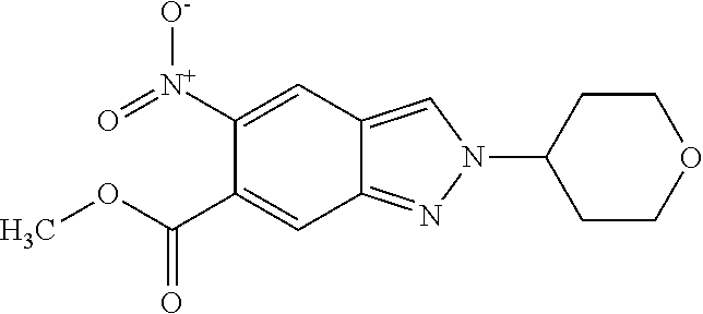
C1([N+](=O)[O-])=CC2=CN(C3CCOCC3)N=C2C=C1C(OC)=O
